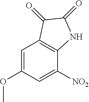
C1=C(OC)C=C([NO2])C2=C1C(=O)C(=O)N2
